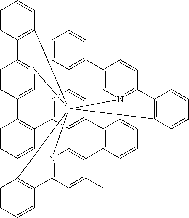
C12=C(C=CC=C1)[Ir]1345N6=C2C=CC(=C6)C2=C(C=CC=C2)C2=CC(=CC(=C2)C2=C(C=CC=C2)C2=CN1=C(C=C2C)C1=C3C=CC=C1)C1=C(C=CC=C1)C1=CN4=C(C=C1)C1=C5C=CC=C1
